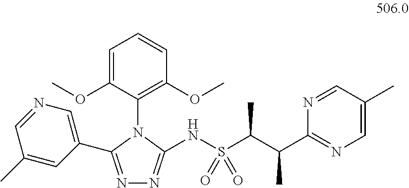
N1=C(C2=CN=CC(C)=C2)N(C2=C(OC)C=CC=C2OC)C(NS(C(C(C2=NC=C(C)C=N2)C)C)(=O)=O)=N1
